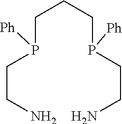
NCCP([Ph])CCCP(CCN)[Ph]
